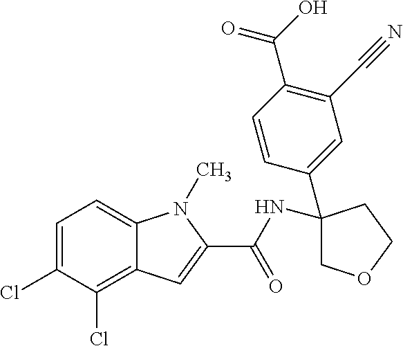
C1=C(Cl)C(Cl)=C2C(=C1)N(C)C(C(NC1(C3=CC(C#N)=C(C(=O)O)C=C3)COCC1)=O)=C2
